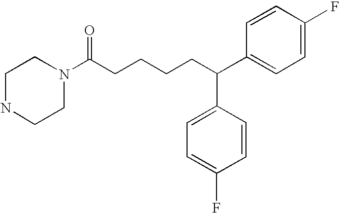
N1(C(CCCCC(C2=CC=C(F)C=C2)C2=CC=C(F)C=C2)=O)CCNCC1
